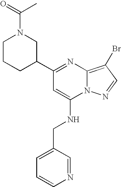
C1(C2=NC3=C(Br)C=NN3C(NCC3=CC=CN=C3)=C2)CCCN(C(C)=O)C1
